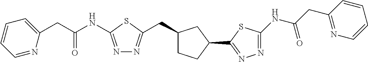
C1=CC=NC(CC(NC2=NN=C(CC3CCC(C4=NN=C(NC(CC5=NC=CC=C5)=O)S4)C3)S2)=O)=C1
